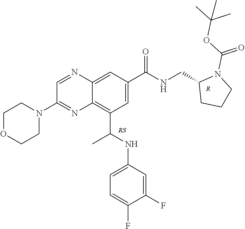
C1=C2C(=C(C(NC3=CC=C(F)C(F)=C3)C)C=C1C(NCC1CCCN1C(OC(C)(C)C)=O)=O)N=C(N1CCOCC1)C=N2.[R]
